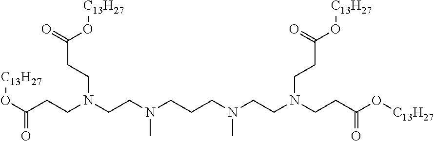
O(C(CCN(CCN(CCCN(CCN(CCC(O[C13H27])=O)CCC(O[C13H27])=O)C)C)CCC(=O)O[C13H27])=O)[C13H27]
